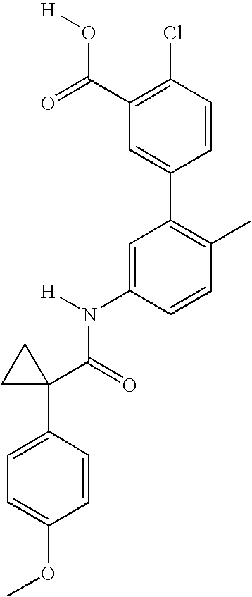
C1=C(N(C(C2(C3=CC=C(OC)C=C3)CC2)=O)[H])C=CC(C)=C1C1=CC(C(=O)O[H])=C(Cl)C=C1
